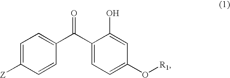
C1(C(C2=CC=C(O[R1])C=C2O)=O)=CC=C([Z])C=C1
